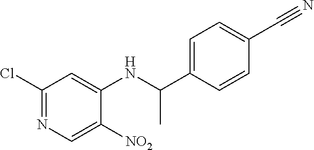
C1(Cl)=NC=C([NO2])C(NC(C)C2=CC=C(C#N)C=C2)=C1
